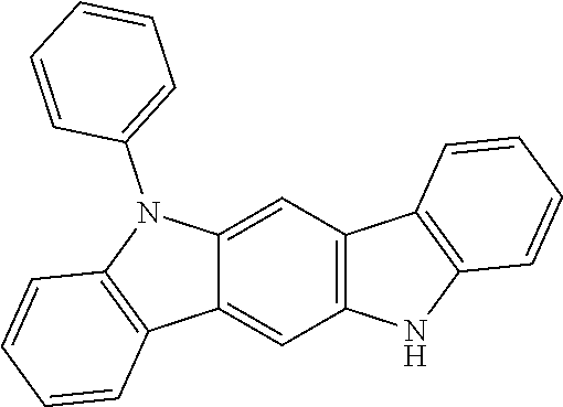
C12=CC3=C(C=C1C1=C(N2C2=CC=CC=C2)C=CC=C1)NC1=C3C=CC=C1
